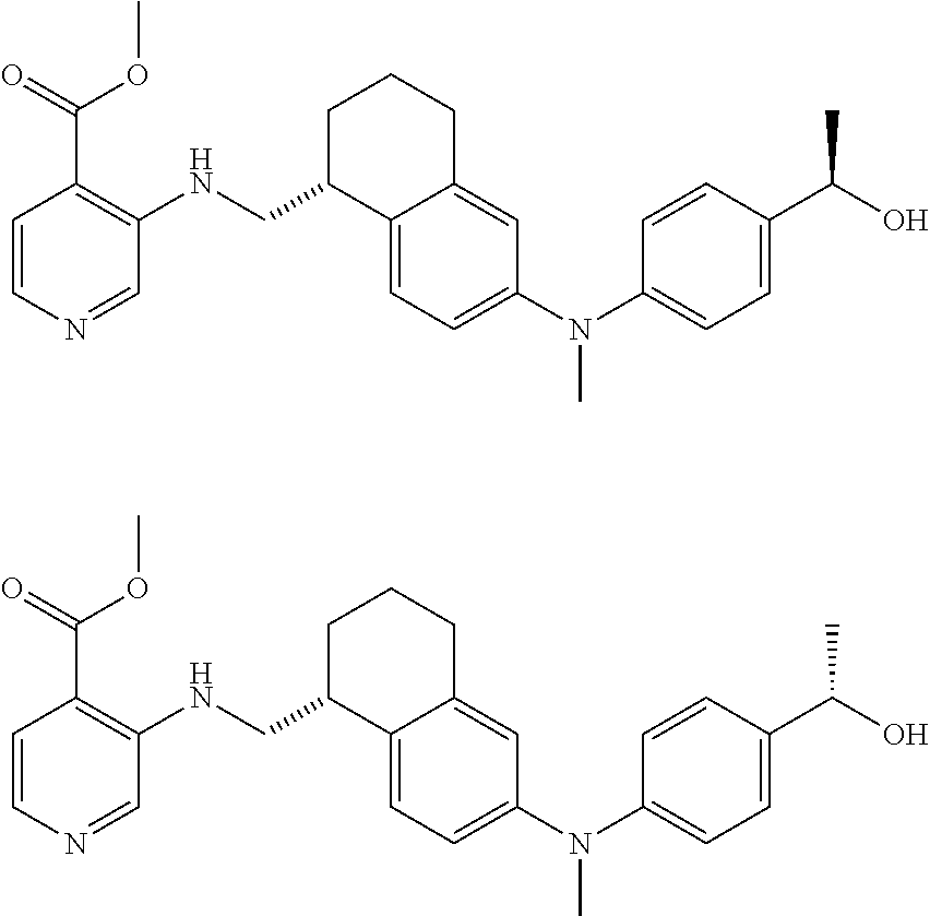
C1=C2C(=CC(N(C3=CC=C(C(O)C)C=C3)C)=C1)CCCC2CNC1=C(C(OC)=O)C=CN=C1.C1=C2C(=CC(N(C3=CC=C(C(O)C)C=C3)C)=C1)CCCC2CNC1=C(C(OC)=O)C=CN=C1
